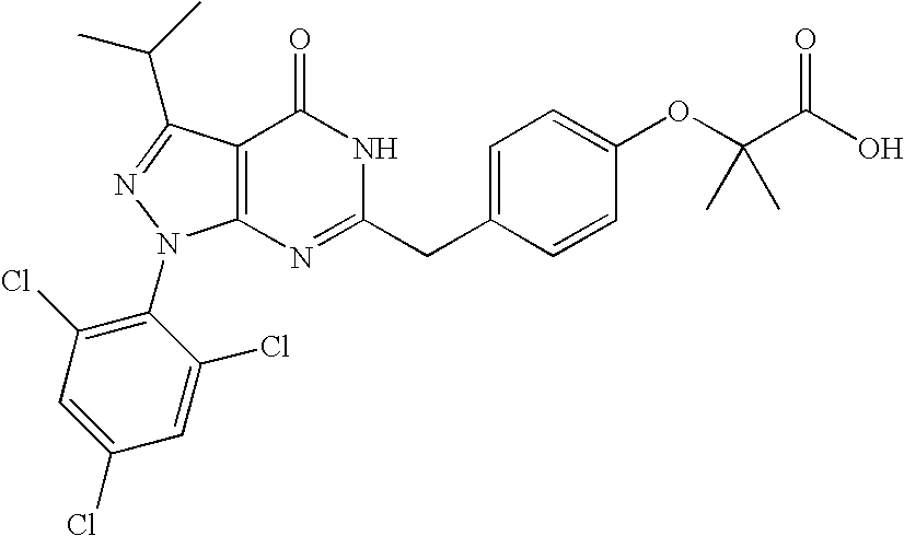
C12=C(N=C(CC3=CC=C(OC(C(O)=O)(C)C)C=C3)NC1=O)N(C1=C(Cl)C=C(Cl)C=C1Cl)N=C2C(C)C
